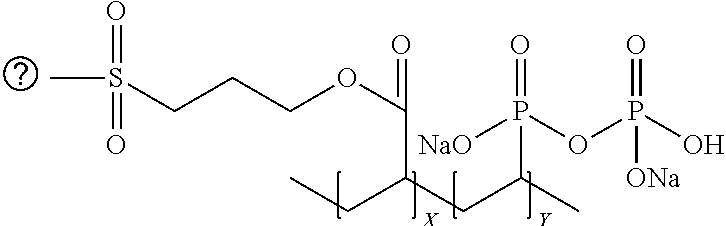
C(CCOC(=O)C(CC(C)P([NaO])(OP(O)(=O)[ONa])=O)CC)S(C)(=O)=O
